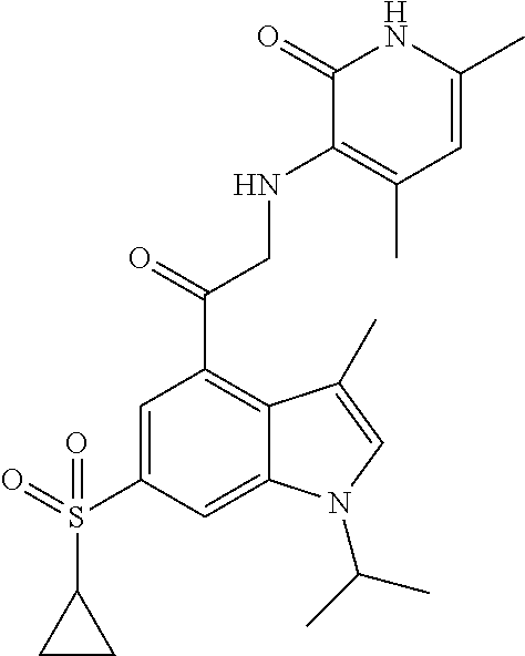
C1(S(=O)(C2=CC(C(=O)CNC3=C(C)C=C(C)NC3=O)=C3C(=C2)N(C(C)C)C=C3C)=O)CC1
